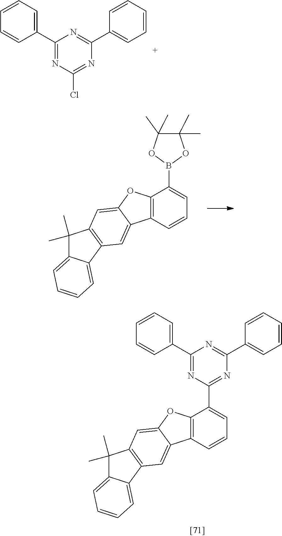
C1(C2=NC(Cl)=NC(C3=CC=CC=C3)=N2)=CC=CC=C1.C1(B2OC(C)(C)C(C)(C)O2)=CC=CC2=C1OC1=CC3=C(C=C21)C1=CC=CC=C1C3(C)C.C1(C2=NC(C3=CC=CC=C3)=NC(C3=CC=CC=C3)=N2)=CC=CC2=C1OC1=CC3=C(C=C21)C1=CC=CC=C1C3(C)C
